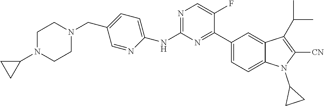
C1(CN2CCN(C3CC3)CC2)=CC=C(NC2=NC=C(F)C(C3=CC=C4C(=C3)C(C(C)C)=C([CN])N4C3CC3)=N2)N=C1
